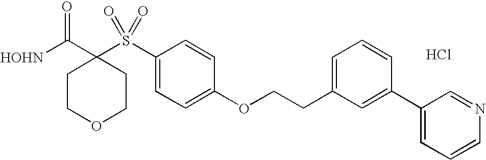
[HOHN]C(C1(S(C2=CC=C(OCCC3=CC=CC(C4=CC=CN=C4)=C3)C=C2)(=O)=O)CCOCC1)=O.Cl
